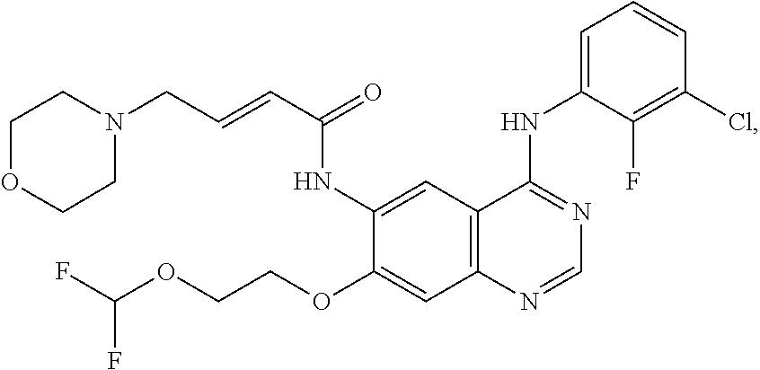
C12=C(C=C(NC(C=CCN3CCOCC3)=O)C(OCCOC(F)F)=C1)C(NC1=CC=CC(Cl)=C1F)=NC=N2
